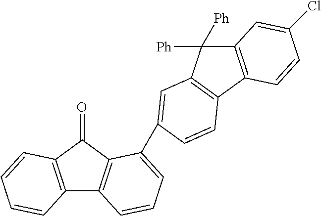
C12=C(C(=O)C3=C1C=CC=C3C1=CC3=C(C4=C(C3([Ph])[Ph])C=C(Cl)C=C4)C=C1)C=CC=C2
